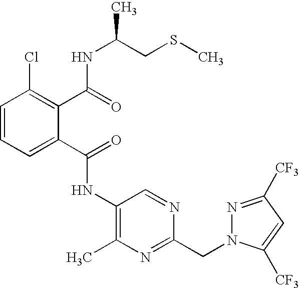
C1(NC(C2=CC=CC(Cl)=C2C(=O)NC(C)CSC)=O)=C(C)N=C(CN2N=C([CF3])C=C2[CF3])N=C1
